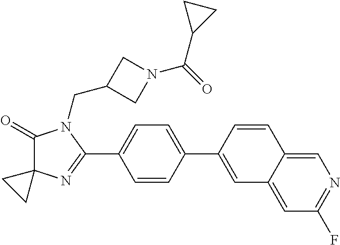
C1(=O)C2(N=C(C3=CC=C(C4=CC5=CC(F)=NC=C5C=C4)C=C3)N1CC1CN(C(=O)C3CC3)C1)CC2
